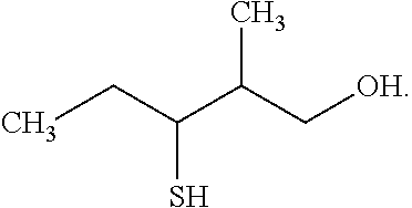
CCC(C(C[OH])C)S
